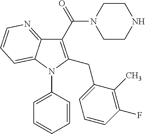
C1(C(N2CCNCC2)=O)=C(CC2=CC=CC(F)=C2C)N(C2=CC=CC=C2)C2=CC=CN=C12
